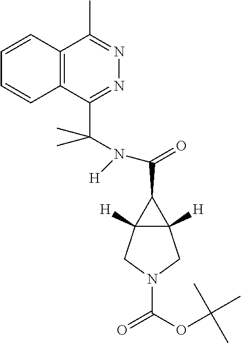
C12=C(C(C(N(C(=O)C3C4([H])C3([H])CN(C(=O)OC(C)(C)C)C4)[H])(C)C)=NN=C1C)C=CC=C2
